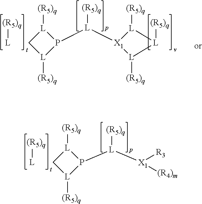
[L][(R5)q].[L]([X1]([(R4)m])[R3])([(R5)q])P1[L]([(R5)q])C[L]1[(R5)q].[L]([X1]1[L]([(R5)q])[L]([(R5)q])[L]1[(R5)q])([(R5)q])P1[L]([(R5)q])C[L]1[(R5)q].[L][(R5)q]
